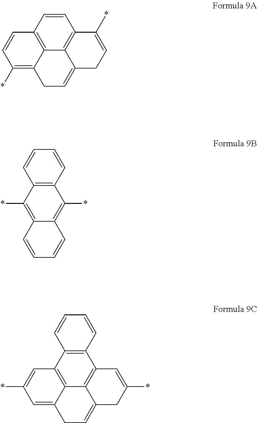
C1=CC2=C3C4=C1C(*)=CCC4=CCC3=C(*)C=C2.C12=C(C3=C4C5=C1C=C(*)CC5=CCC4=CC(*)=C3)C=CC=C2.C12=C(C=CC=C1)C(*)=C1C(=C2*)C=CC=C1
